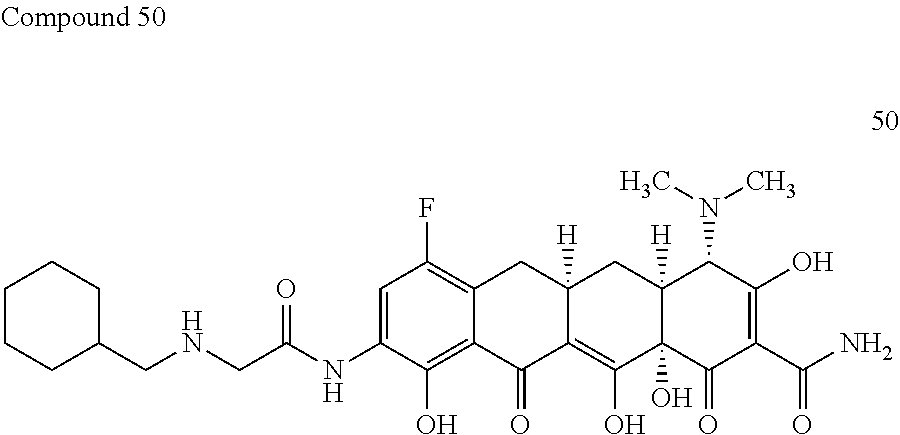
C1CCC(CNCC(NC2=CC(F)=C3C(=C2O)C(=O)C2=C(O)C4(O)C([H])(CC2([H])C3)C(N(C)C)C(O)=C(C(N)=O)C4=O)=O)CC1
